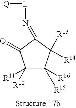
N([L][Q])=C1C([R14])([R13])C([R15])([R16])C([R12])([R11])C1=O
